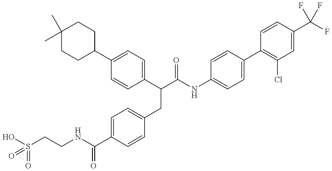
OS(CCNC(C1=CC=C(CC(C(NC2=CC=C(C3=C(Cl)C=C(C(F)(F)F)C=C3)C=C2)=O)C2=CC=C(C3CCC(C)(C)CC3)C=C2)C=C1)=O)(=O)=O
